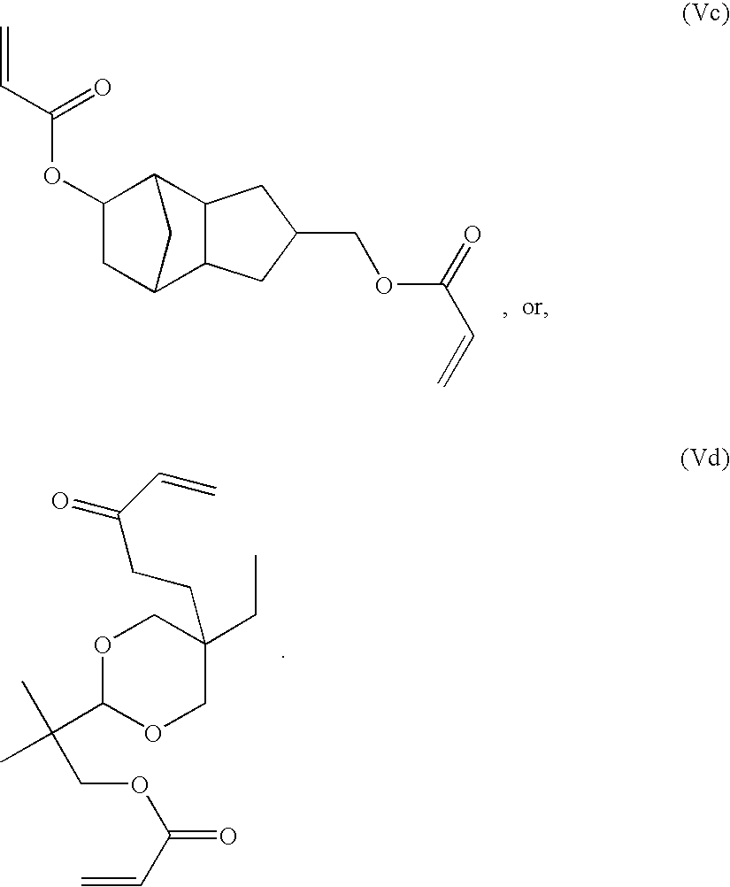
C1C2C3C(C(C1OC(=O)C=C)C2)CC(COC(=O)C=C)C3.O1C(C(C)(C)COC(=O)C=C)OCC(CC)(CCC(=O)C=C)C1
